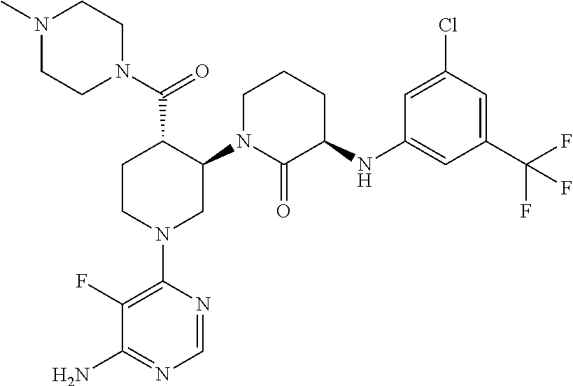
C1CN(C2=C(F)C(N)=NC=N2)CC(N2C(=O)C(NC3=CC(C(F)(F)F)=CC(Cl)=C3)CCC2)C1C(N1CCN(C)CC1)=O
